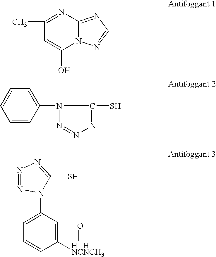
C1([HNCNCH3]=O)=CC(N2C(S)=NN=N2)=CC=C1.[H].N12C(=NC=N1)N=C(C)C=C2O.C1=CC(N2C(S)=NN=N2)=CC=C1
